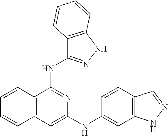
N(C1=NC(NC2=CC3=C(C=C2)C=NN3)=CC2=C1C=CC=C2)C1=NNC2=C1C=CC=C2
